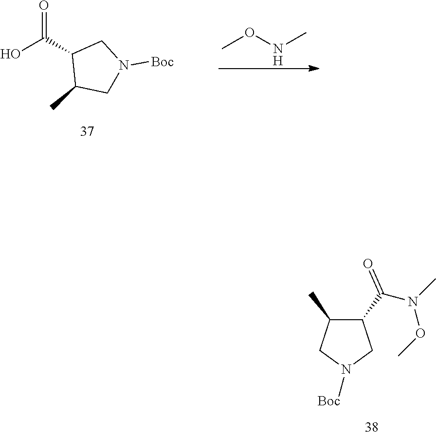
O=C(C1C(C)CN([Boc])C1)O.CONC.C1(C(=O)N(C)OC)C(C)CN([Boc])C1
